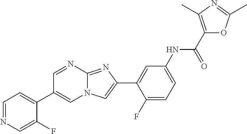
C1=NC2=NC(C3=CC(NC(C4=C(C)N=C(C)O4)=O)=CC=C3F)=CN2C=C1C1=CC=NC=C1F
